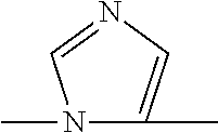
N1(C)C(C)=CN=C1
